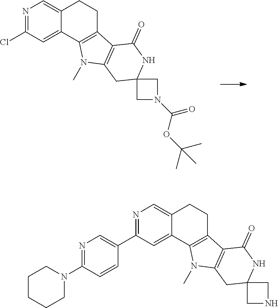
N1=C(Cl)C=C2C(=C1)CCC1=C2N(C)C2=C1C(=O)NC1(C2)CN(C(OC(C)(C)C)=O)C1.N1=C(C2=CN=C(N3CCCCC3)C=C2)C=C2C(=C1)CCC1=C2N(C)C2=C1C(=O)NC1(C2)CNC1
